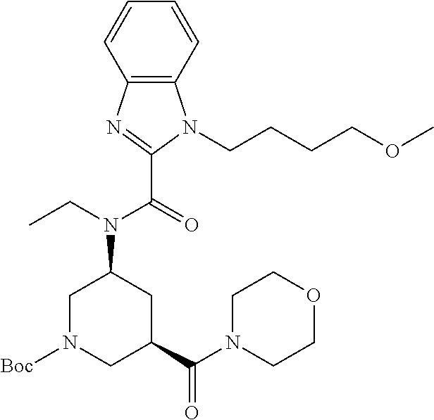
C12=C(C=CC=C1)N(CCCCOC)C(C(N(C1CN([Boc])CC(C(N3CCOCC3)=O)C1)CC)=O)=N2
